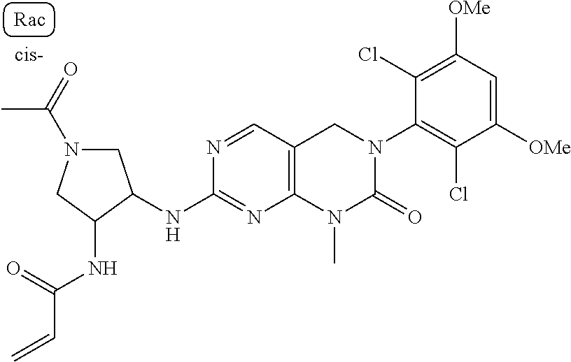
C(N1CC(NC2=NC3=C(C=N2)CN(C2=C(Cl)C([OMe])=CC([OMe])=C2Cl)C(=O)N3C)C(NC(=O)C=C)C1)(=O)C
